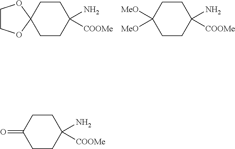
C1CC2(CCC1(N)[COOMe])OCCO2.C1CC([MeO])([MeO])CCC1(N)[COOMe].C1CC(=O)CCC1(N)[COOMe]
